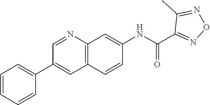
C1=NC2=C(C=C1C1=CC=CC=C1)C=CC(NC(C1=NON=C1C)=O)=C2
